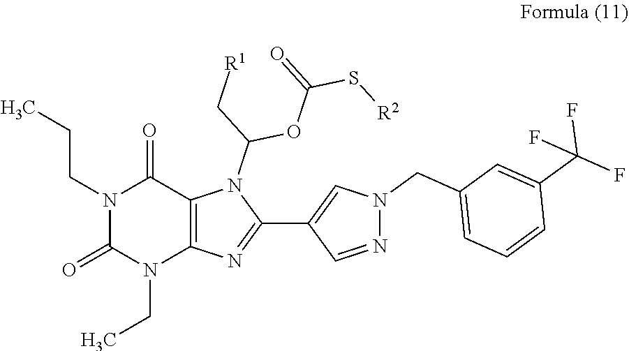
N1(CCC)C(=O)N(CC)C2=C(C1=O)N(C(C[R1])OC(S[R2])=O)C(C1=CN(CC3=CC=CC(C(F)(F)F)=C3)N=C1)=N2
